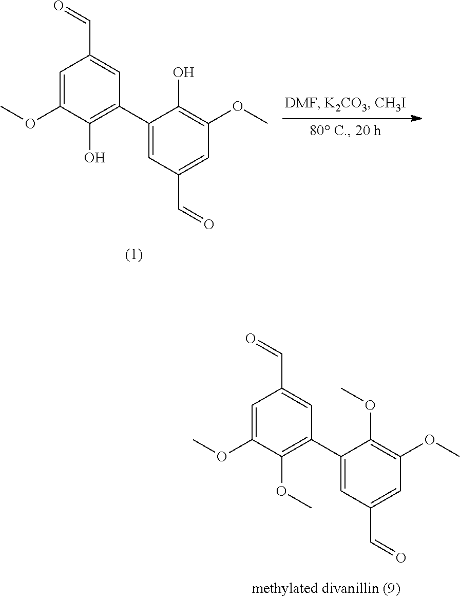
C1=C(OC)C(OC)=C(C2=CC(C=O)=CC(OC)=C2OC)C=C1C=O.C1=C(OC)C(O)=C(C2=CC(C=O)=CC(OC)=C2O)C=C1C=O
